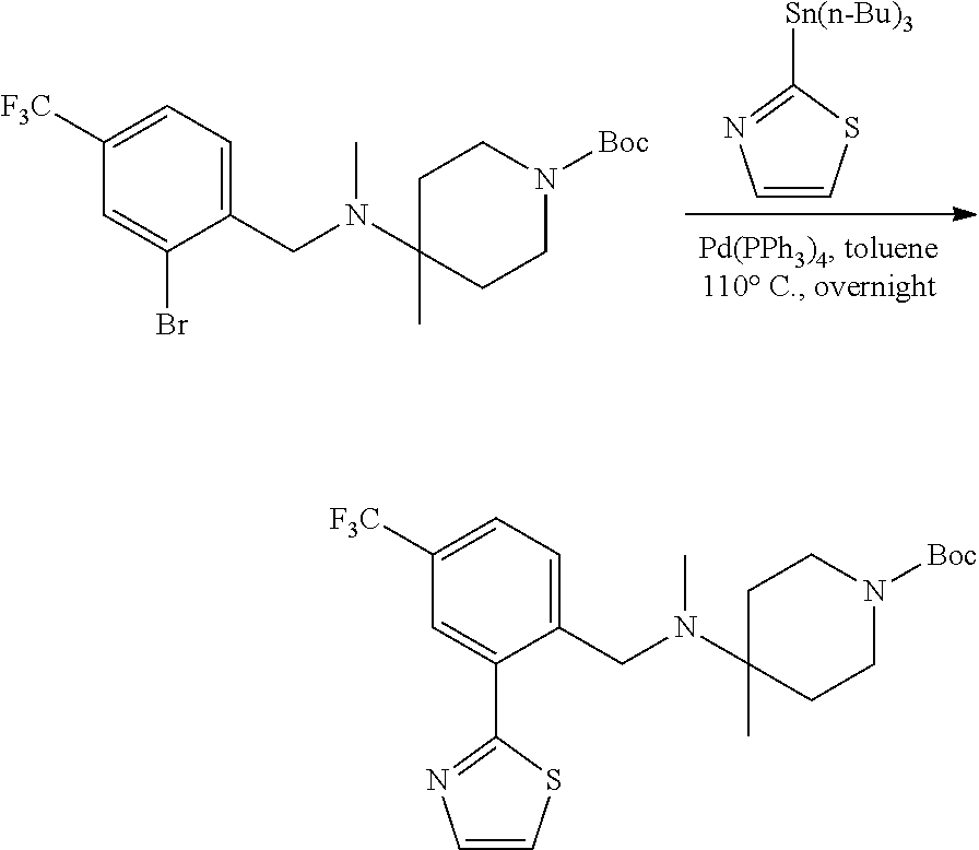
C1=CSC([Sn(n-Bu)3])=N1.C1C(C)(N(CC2=CC=C([F3C])C=C2Br)C)CCN([Boc])C1.C1C(C)(N(CC2=CC=C([F3C])C=C2C2=NC=CS2)C)CCN([Boc])C1
